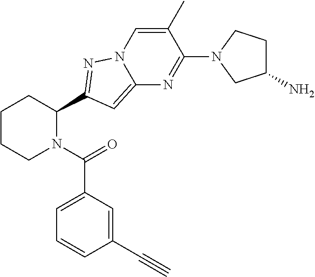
C1CCN(C(=O)C2=CC=CC(C#C)=C2)C(C2=NN3C(=C2)N=C(N2CC(N)CC2)C(C)=C3)C1
